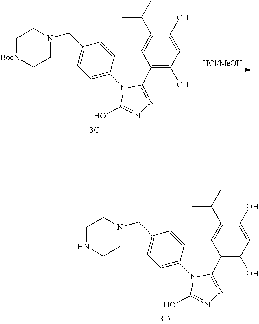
C1NCCN(CC2=CC=C(N3C(O)=NN=C3C3=C(O)C=C(O)C(C(C)C)=C3)C=C2)C1.C1[BocN]CCN(CC2=CC=C(N3C(O)=NN=C3C3=C(O)C=C(O)C(C(C)C)=C3)C=C2)C1
